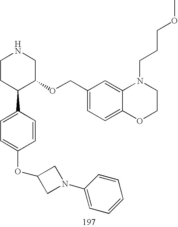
C1CC(C2=CC=C(OC3CN(C4=CC=CC=C4)C3)C=C2)C(OCC2=CC=C3C(=C2)N(CCCOC)CCO3)CN1
